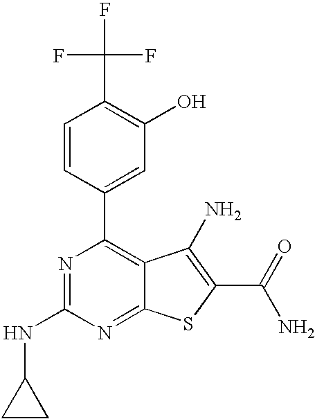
C1=CC(C2=C3C(=NC(NC4CC4)=N2)SC(C(N)=O)=C3N)=CC(O)=C1C(F)(F)F
